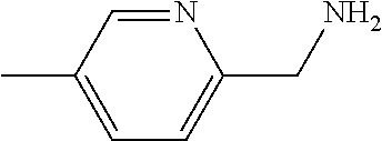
CC1=CC=C(CN)N=C1
